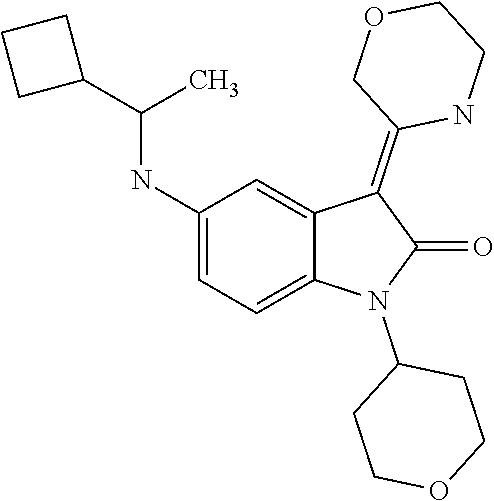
C1(NC(C2CCC2)C)=CC=C2C(=C1)C(=C1COCCN1)C(=O)N2C1CCOCC1
